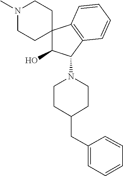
N1(C)CCC2(CC1)C(O)C(N1CCC(CC3=CC=CC=C3)CC1)C1=C2C=CC=C1
